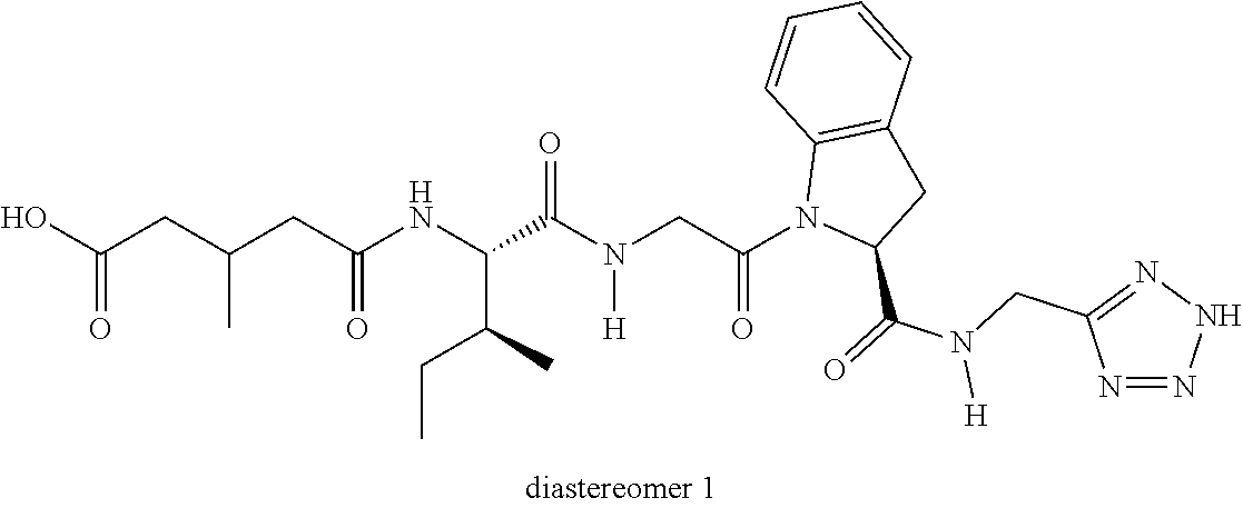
OC(CC(CC(NC(C(N(CC(N1C(C(=O)N(CC2=NNN=N2)[H])CC2=C1C=CC=C2)=O)[H])=O)C(C)CC)=O)C)=O
